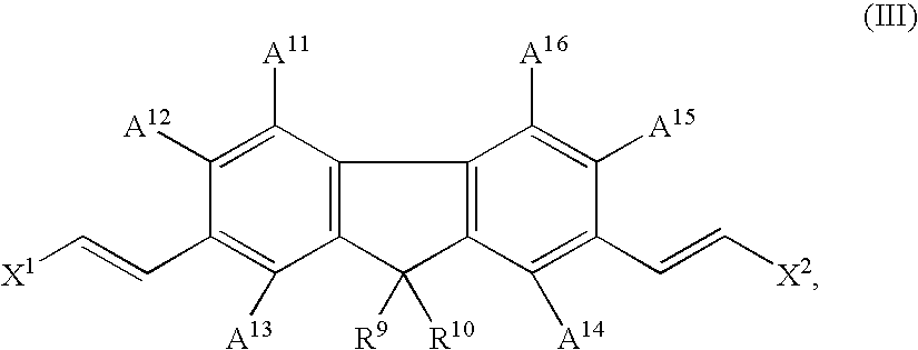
[X1]C=CC1=C([A13])C2=C(C([A11])=C1[A12])C1=C(C([A14])=C(C=C[X2])C([A15])=C1[A16])C2([R9])[R10]
